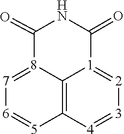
N1C(=O)[8]2=[7][6]=[5]C3=C2[1](=[2][3]=[4]3)C1=O
